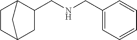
C1(CNCC2C3CCC(C2)C3)=CC=CC=C1
